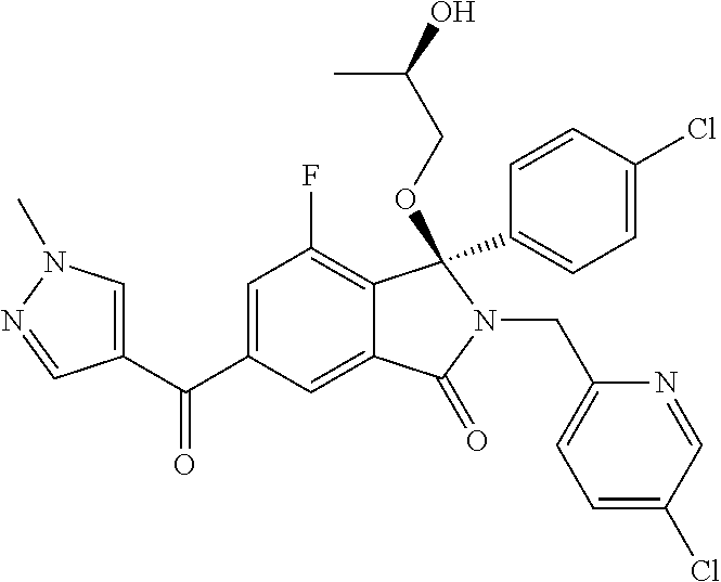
C1=C(C(=O)C2=CN(C)N=C2)C=C2C(=C1F)C(C1=CC=C(Cl)C=C1)(OCC(C)O)N(CC1=CC=C(Cl)C=N1)C2=O
